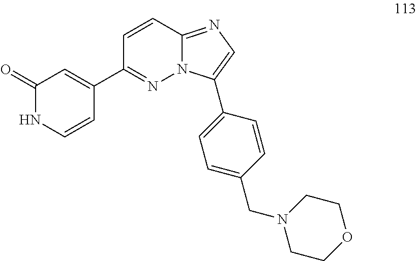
C1(C2=NN3C(=NC=C3C3=CC=C(CN4CCOCC4)C=C3)C=C2)=CC(=O)NC=C1
